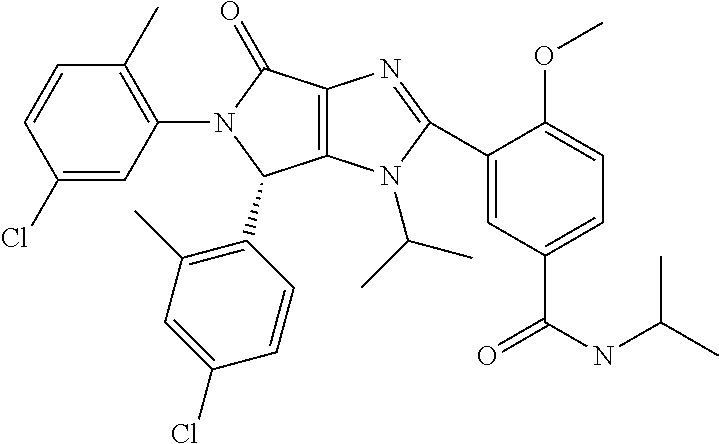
C12=C(N(C(C)C)C(C3=CC(C(NC(C)C)=O)=CC=C3OC)=N1)C(C1=C(C)C=C(Cl)C=C1)N(C1=C(C)C=CC(Cl)=C1)C2=O
